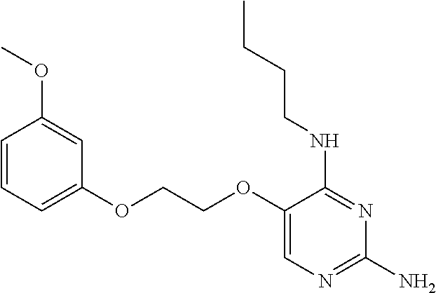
C(COC1=CN=C(N)N=C1NCCCC)OC1=CC=CC(OC)=C1
